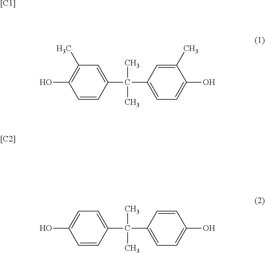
[[C1]].C1=CC(C(C)(C2=CC=C(O)C(C)=C2)C)=CC(C)=C1O.[[C2]].C1=CC(C(C)(C2=CC=C(O)C=C2)C)=CC=C1O
